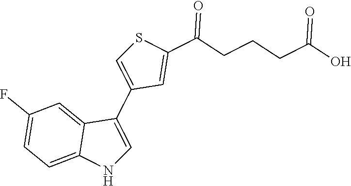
N1C=C(C2=CSC(C(CCCC(O)=O)=O)=C2)C2=CC(F)=CC=C12
